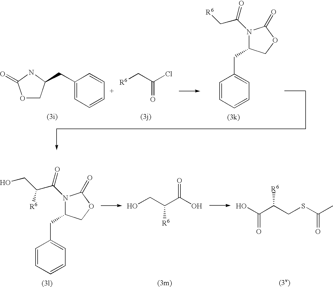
O1CC(CC2=CC=CC=C2)NC1=O.[R6]CC(=O)Cl.C1=CC=CC=C1CC1N(C(=O)C[R6])C(=O)OC1.C1=CC=CC=C1CC1N(C(=O)C(CO)[R6])C(=O)OC1.O=C(O)C(CO)[R6].[R6]C(CSC(C)=O)C(O)=O
